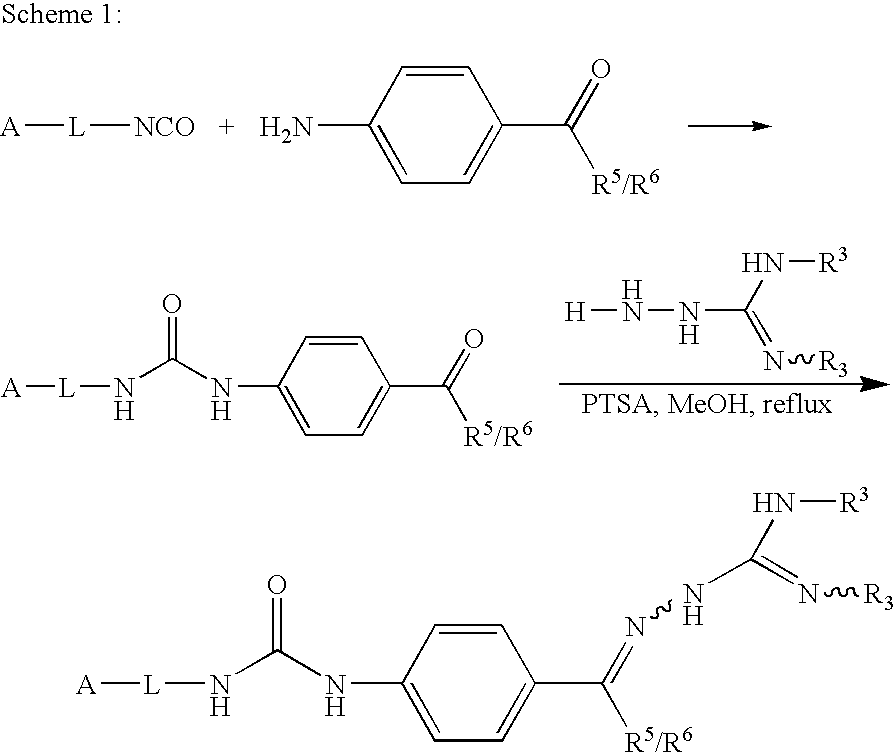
[A][L][NCO].C1=C(C(=O)[R5/R6])C=CC(N)=C1.C1=C(C(=O)[R5/R6])C=CC(NC(N[L][A])=O)=C1.[H]NNC(=N[R3])N[R3].C1=C(C(=NNC(N[R3])=N[R3])[R5/R6])C=CC(NC(N[L][A])=O)=C1
